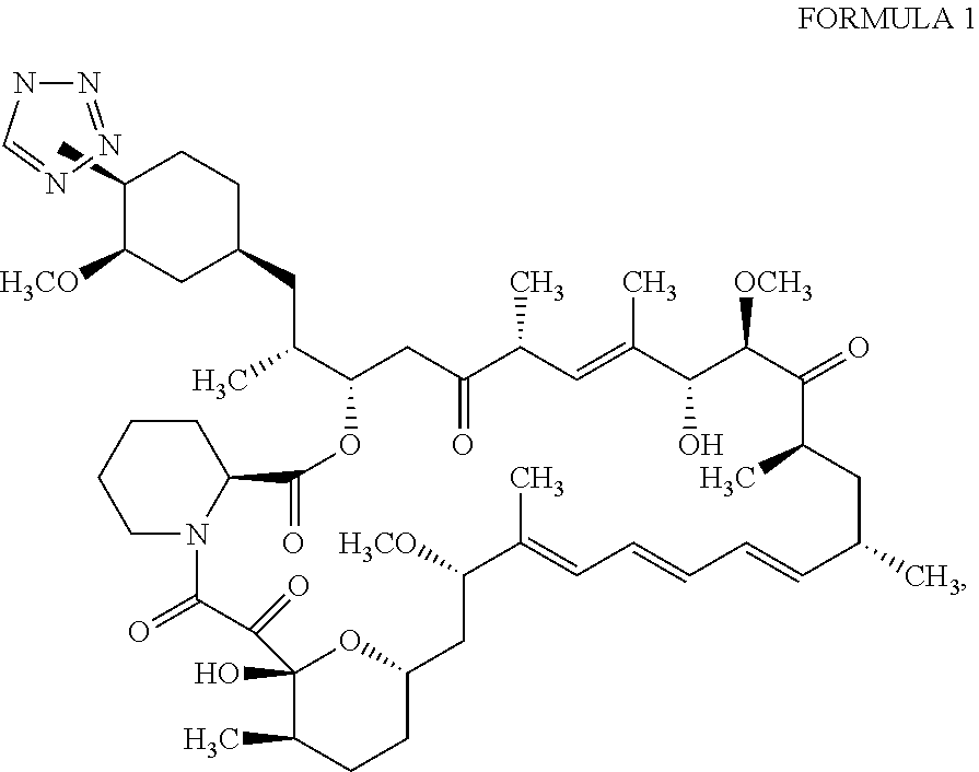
N1=NN=CN1.CC1CCC(CC(C)C2CC(=O)C(C)C=C(C)C(O)C([OCH3])C(=O)C(C)CC(C)C=CC=CC=C(C)C([H3CO])CC3CCC(C)C(O)(C(=O)C(=O)N4C(C(=O)O2)CCCC4)O3)CC1[H3CO]
